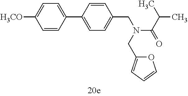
C1=CC(C2=CC=C(CN(C(C(C)C)=O)CC3=CC=CO3)C=C2)=CC=C1[H3CO]
